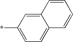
C12=CC(*)=CC=C1C=CC=C2
